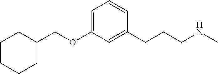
C1CCCC(COC2=CC=CC(CCCNC)=C2)C1
